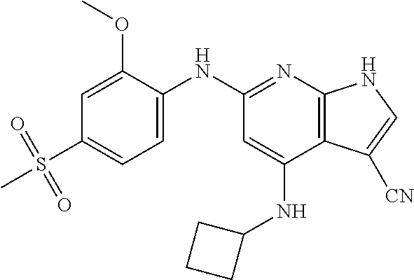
C1=C(OC)C(NC2=NC3=C(C(NC4CCC4)=C2)C([CN])=CN3)=CC=C1S(C)(=O)=O
